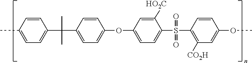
C1=CC(C)=CC=C1C(C)(C1=CC=C(OC2=CC=C(S(C3=C([CO2H])C=C(OC)C=C3)(=O)=O)C([HO2C])=C2)C=C1)C
